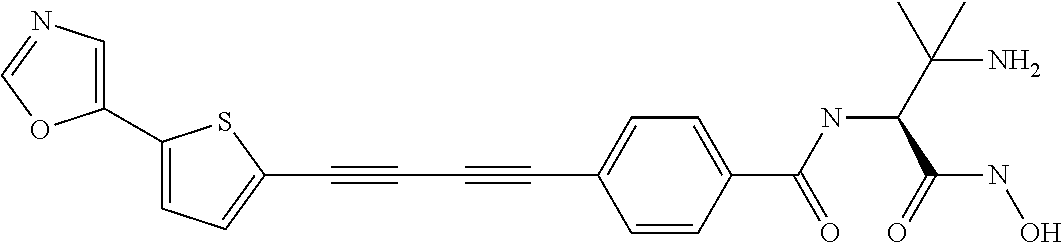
C(#CC#CC1=CC=C(C(NC(C(N)(C)C)C(NO)=O)=O)C=C1)C1=CC=C(C2=CN=CO2)S1
